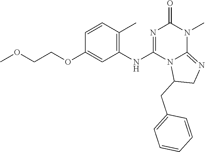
C1=CC(C)=C(NC2=NC(=O)N(C)C3=NCC(CC4=CC=CC=C4)N23)C=C1OCCOC
